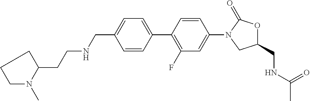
C(C1=CC=C(C2=C(F)C=C(N3CC(CNC(C)=O)OC3=O)C=C2)C=C1)NCCC1CCCN1C
